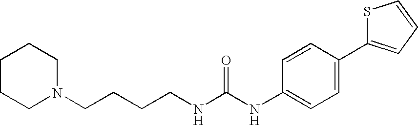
C1CCN(CCCCNC(NC2=CC=C(C3=CC=CS3)C=C2)=O)CC1
